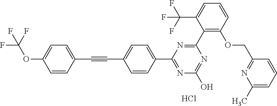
N1=C(O)N=C(C2=CC=C(C#CC3=CC=C(OC(F)(F)F)C=C3)C=C2)N=C1C1=C(OCC2=NC(C)=CC=C2)C=CC=C1C(F)(F)F.Cl
